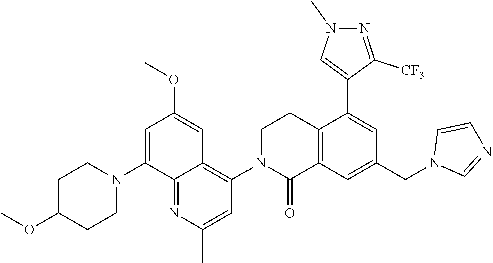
C12=C(C=C(CN3C=NC=C3)C=C1C1=CN(C)N=C1[CF3])C(=O)N(C1=C3C(=NC(C)=C1)C(N1CCC(OC)CC1)=CC(OC)=C3)CC2
